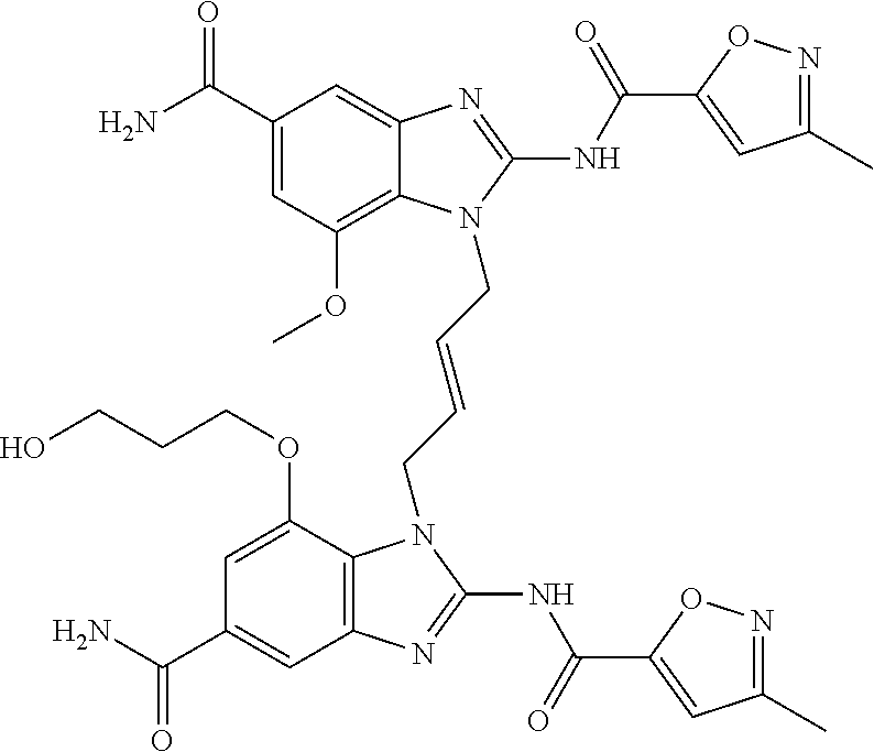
C1(C(N)=O)=CC(OC)=C2C(=C1)N=C(NC(=O)C1=CC(C)=NO1)N2CC=CCN1C2=C(C=C(C(N)=O)C=C2OCCCO)N=C1NC(=O)C1=CC(C)=NO1
